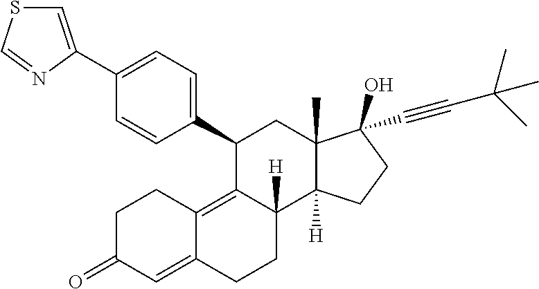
C1(C2=CC=C(C3=CSC=N3)C=C2)C2=C3C(=CC(=O)CC3)CCC2([H])C2([H])C(C)(C1)C(C#CC(C)(C)C)(O)CC2
